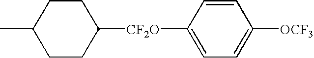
C1CC([CF2O]C2=CC=C([OCF3])C=C2)CCC1C
